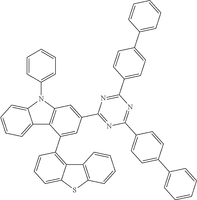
C12=CC=CC=C1N(C1=CC=CC=C1)C1=C2C(C2=C3C(=CC=C2)SC2=C3C=CC=C2)=CC(C2=NC(C3=CC=C(C4=CC=CC=C4)C=C3)=NC(C3=CC=C(C4=CC=CC=C4)C=C3)=N2)=C1
